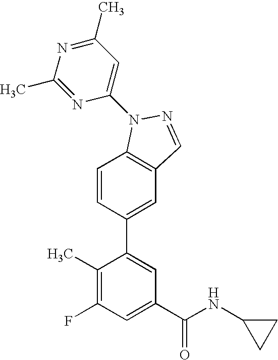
C1=CC(C2=CC(C(NC3CC3)=O)=CC(F)=C2C)=CC2=C1N(C1=CC(C)=NC(C)=N1)N=C2
